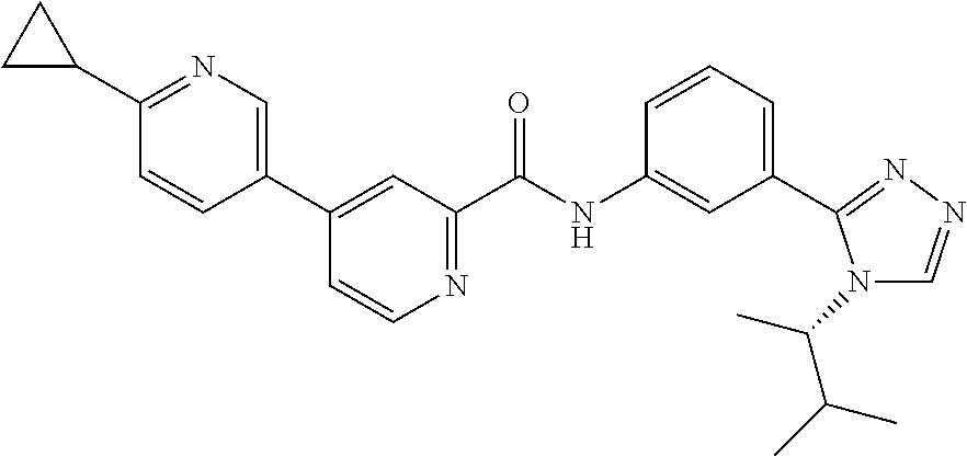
C1=CN=C(C(NC2=CC(C3=NN=CN3C(C)C(C)C)=CC=C2)=O)C=C1C1=CN=C(C2CC2)C=C1
